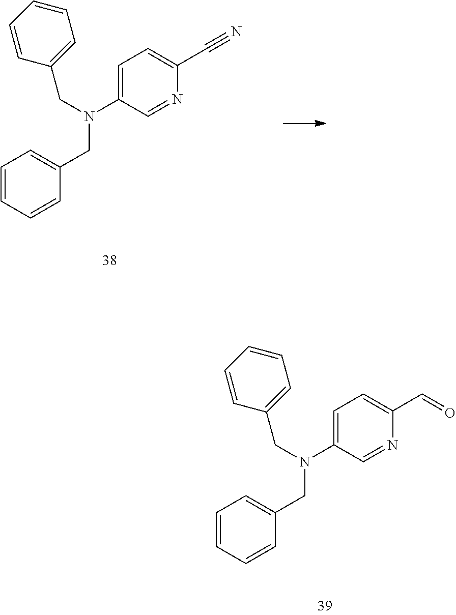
C1=C(N(CC2=CC=CC=C2)CC2=CC=CC=C2)C=NC(C#N)=C1.C1=C(N(CC2=CC=CC=C2)CC2=CC=CC=C2)C=NC(C=O)=C1
